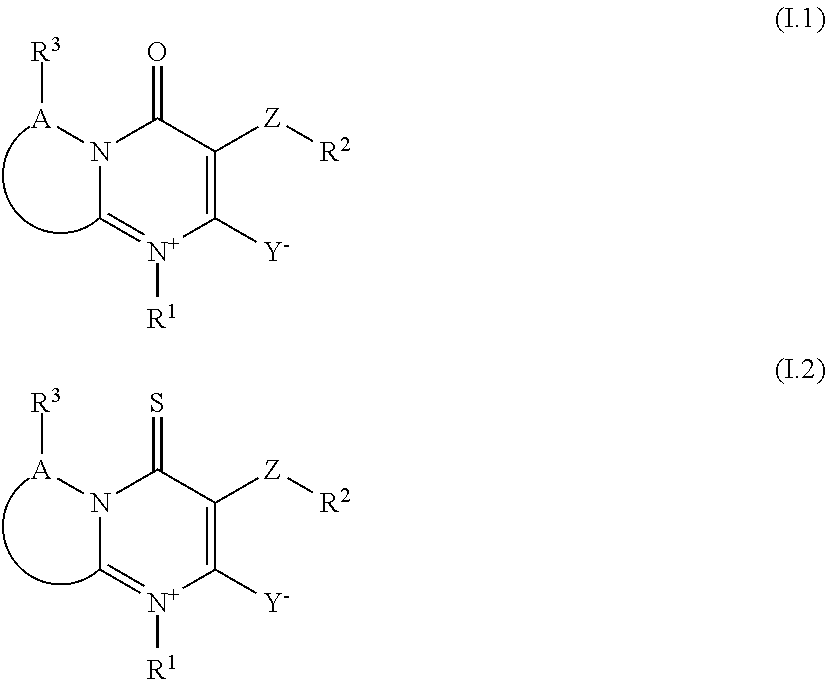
N1([A][R3])C=[N+]([R1])C([Y])=C([Z][R2])C1=O.N1([A][R3])C=[N+]([R1])C([Y])=C([Z][R2])C1=S
